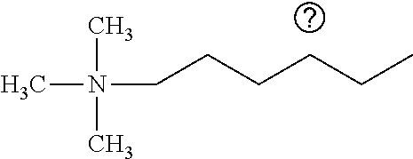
CN(CCCCCC)(C)C
